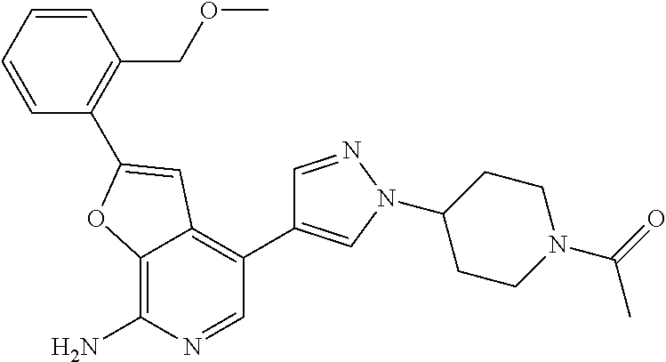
C12=C(N)N=CC(C3=CN(C4CCN(C(C)=O)CC4)N=C3)=C1C=C(C1=C(COC)C=CC=C1)O2
